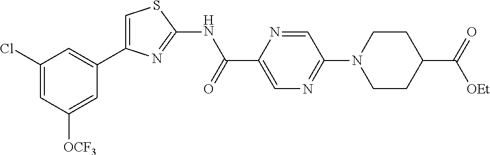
C1(Cl)=CC([OCF3])=CC(C2=CSC(NC(C3=CN=C(N4CCC(C(=O)[OEt])CC4)C=N3)=O)=N2)=C1
